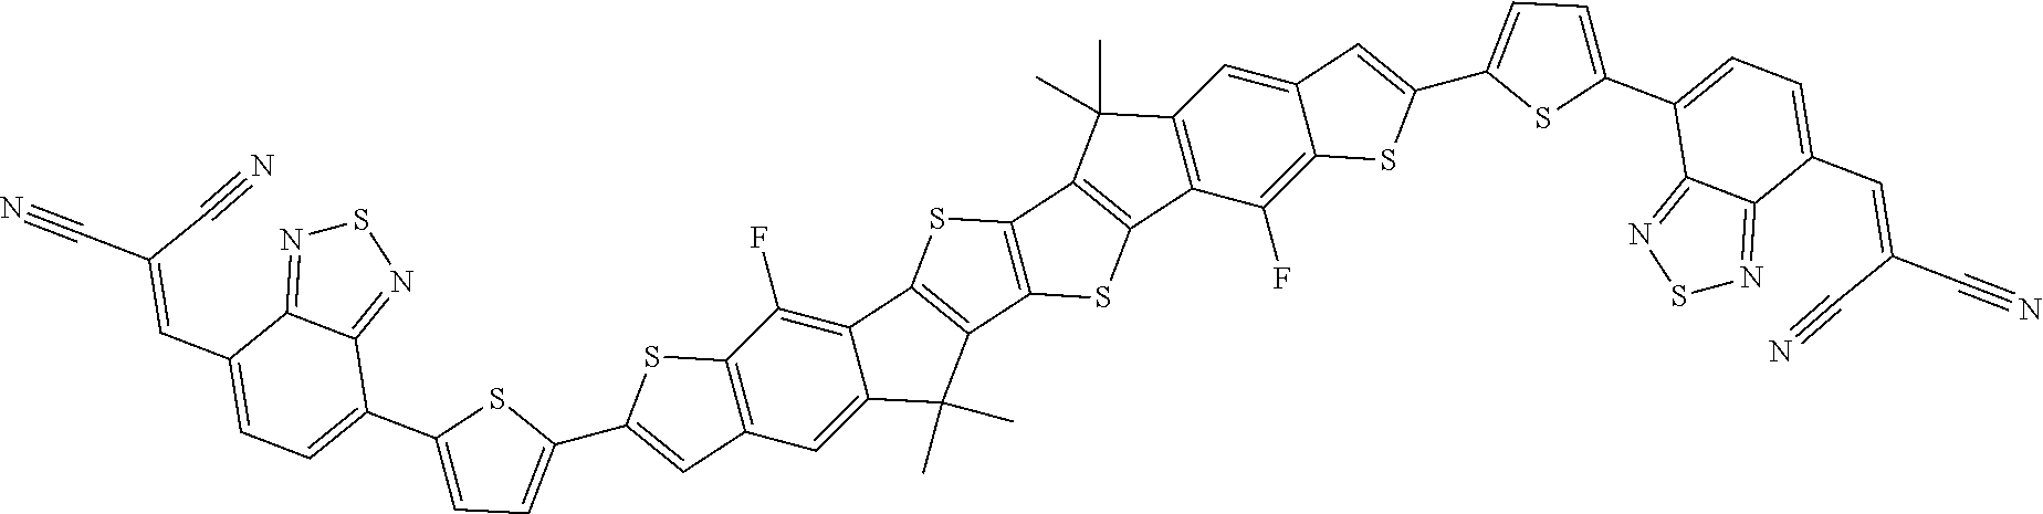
C12=C(F)C3=C(C=C1C(C)(C)C1=C2SC2=C1SC1=C2C(C)(C)C2=C1C(F)=C1C(=C2)C=C(C2=CC=C(C4=CC=C(C=C(C#N)C#N)C5=NSN=C45)S2)S1)C=C(C1=CC=C(C2=CC=C(C=C(C#N)C#N)C4=NSN=C24)S1)S3
